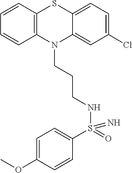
C1=CC2=C(C=C1)N(CCCNS(C1=CC=C(OC)C=C1)(=O)=N)C1=CC(Cl)=CC=C1S2
